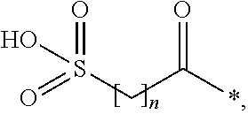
O=S(CC(*)=O)(=O)O
